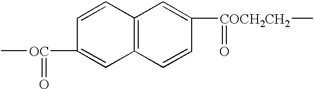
C12=C(C=CC([OC](=O)C)=C1)C=C([COCH2CH2](C)=O)C=C2
